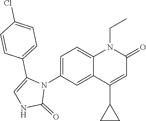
N1(C2=CC=C3C(=C2)C(C2CC2)=CC(=O)N3CC)C(C2=CC=C(Cl)C=C2)=CNC1=O
